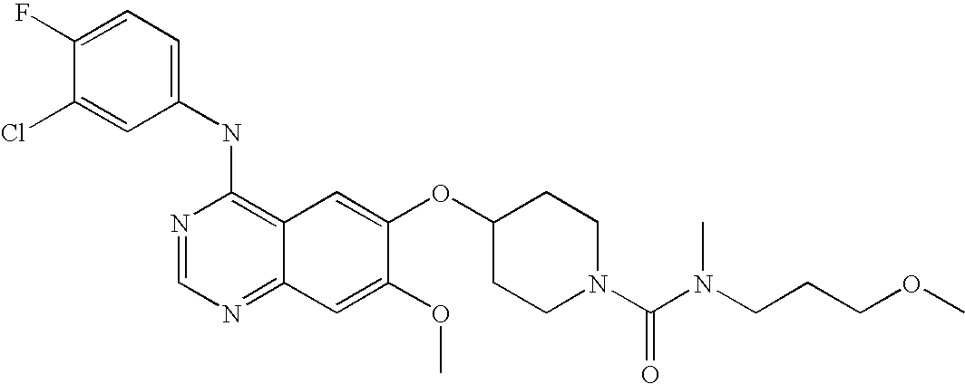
C1(NC2=C3C(=NC=N2)C=C(OC)C(OC2CCN(C(=O)N(CCCOC)C)CC2)=C3)=CC=C(F)C(Cl)=C1
